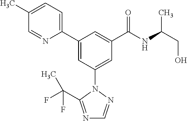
C1(C2=CC(N3N=CN=C3C(F)(F)C)=CC(C(NC(CO)C)=O)=C2)=CC=C(C)C=N1
